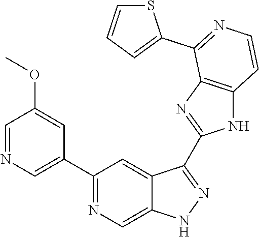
C1(C2=NC=C3C(=C2)C(C2=NC4=C(N2)C=CN=C4C2=CC=CS2)=NN3)=CN=CC(OC)=C1
